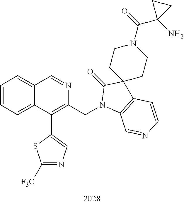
C1=CC=C2C(=C1)C=NC(CN1C3=C(C=CN=C3)C3(C1=O)CCN(C(=O)C1(N)CC1)CC3)=C2C1=CN=C([F3C])S1
